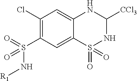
C1(Cl)=C(S(=O)(=O)N[R1])C=C2C(=C1)NC([CCl3])NS2(=O)=O
